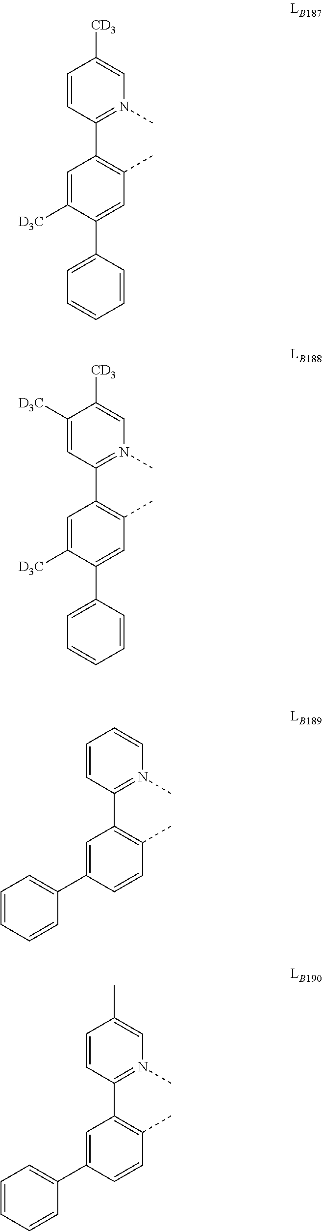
C1=CC(C2=C(C)C=C(C3=CC=CC=C3)C([D3C])=C2)=N(C)C=C1[CD3].C1([D3C])=CC(C2=C(C)C=C(C3=CC=CC=C3)C([D3C])=C2)=N(C)C=C1[CD3].C1=CC(C2=C(C)C=CC(C3=CC=CC=C3)=C2)=N(C)C=C1.C1=CC(C2=C(C)C=CC(C3=CC=CC=C3)=C2)=N(C)C=C1C
